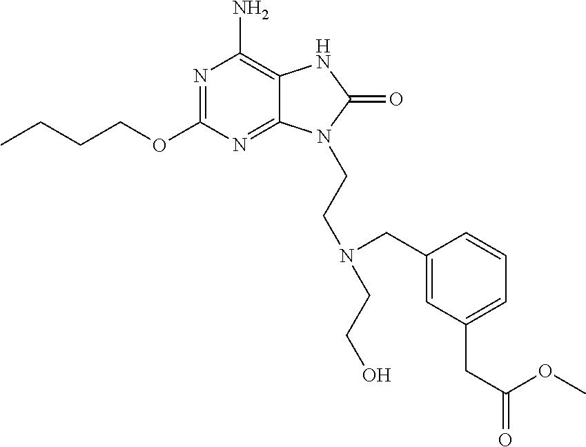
C1(N)=C2C(=NC(OCCCC)=N1)N(CCN(CCO)CC1=CC(CC(=O)OC)=CC=C1)C(=O)N2
